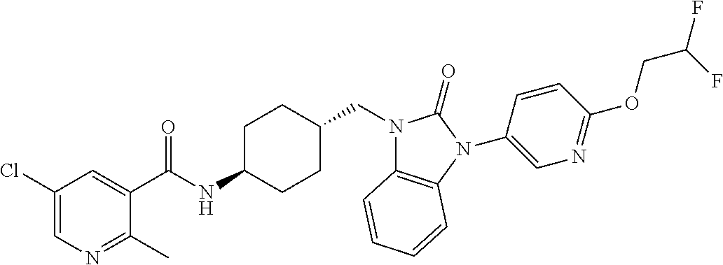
C1(Cl)=CN=C(C)C(C(NC2CCC(CN3C4=C(N(C5=CN=C(OCC(F)F)C=C5)C3=O)C=CC=C4)CC2)=O)=C1
